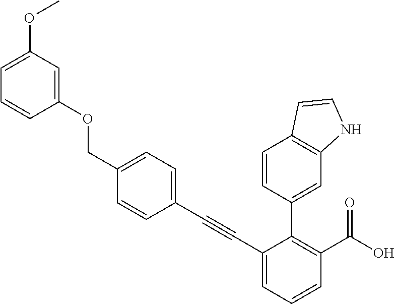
C1(C#CC2=CC=C(COC3=CC(OC)=CC=C3)C=C2)=CC=CC(C(O)=O)=C1C1=CC2=C(C=C1)C=CN2
